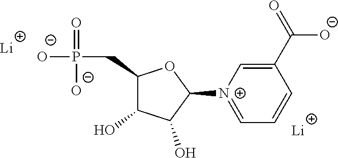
P(CC1C(O)C(O)C([N+]2=CC=CC(C([O-])=O)=C2)O1)([O-])(=O)[O-].[Li].[Li]
